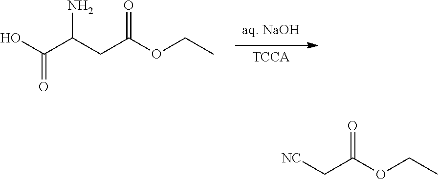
[TCCA].OC(C(CC(OCC)=O)N)=O.[NC]CC(OCC)=O
